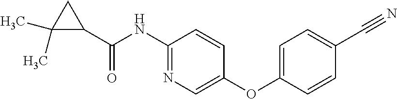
C1(C(NC2=NC=C(OC3=CC=C(C#N)C=C3)C=C2)=O)CC1(C)C
